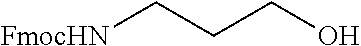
[FmocHN]CCCO
